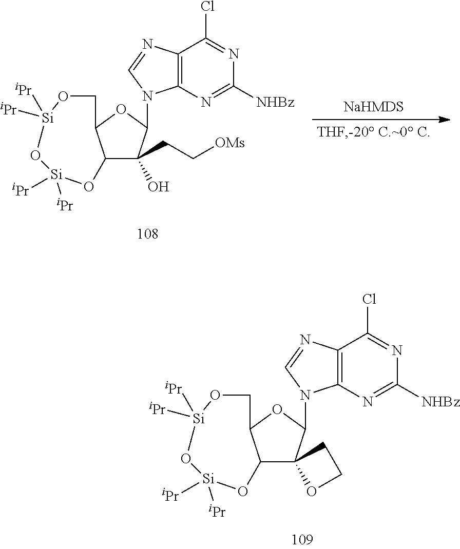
C12=C(N=C([NHBz])N=C1Cl)N(C1C3(C4C(O1)CO[Si]([iPr])([iPr])O[Si]([iPr])([iPr])O4)OCC3)C=N2.C12=C(N=C([NHBz])N=C1Cl)N(C1C(CC[OMs])(O)C3C(O1)CO[Si]([iPr])([iPr])O[Si]([iPr])([iPr])O3)C=N2
